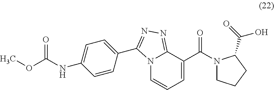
N12C=CC=C(C(N3CCCC3C(=O)O)=O)C1=NN=C2C1=CC=C(NC(OC)=O)C=C1
